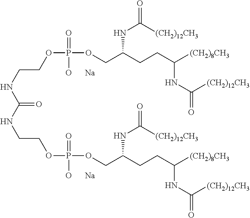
C(NCCOP(OCC(CCC([(CH2)8CH3])NC(=O)[(CH2)12CH3])NC(=O)[(CH2)12CH3])(=O)[O      Na])(=O)NCCOP(OCC(CCC([(CH2)8CH3])NC([(CH2)12CH3])=O)NC(=O)[(CH2)12CH3])(=O)[O      Na]
